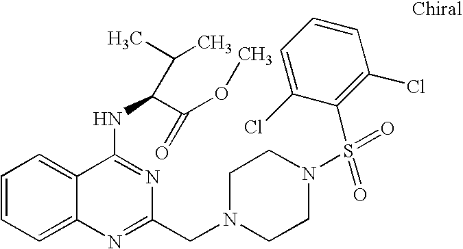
C1=CC=C2C(=C1)C(NC(C(OC)=O)C(C)C)=NC(CN1CCN(S(C3=C(Cl)C=CC=C3Cl)(=O)=O)CC1)=N2
